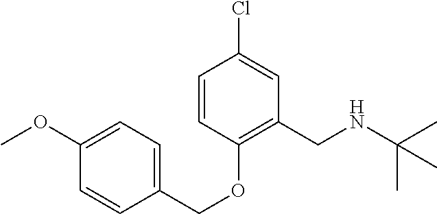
C1=CC(OCC2=CC=C(OC)C=C2)=C(CNC(C)(C)C)C=C1Cl
